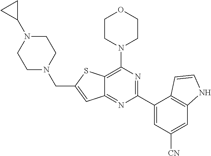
C12=C(N3CCOCC3)N=C(C3=CC([CN])=CC4=C3C=CN4)N=C1C=C(CN1CCN(C3CC3)CC1)S2
